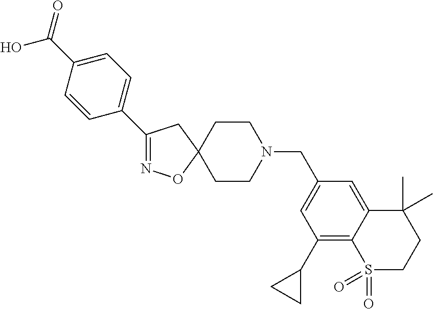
C1(C2=CC=C(C(O)=O)C=C2)=NOC2(C1)CCN(CC1=CC(C3CC3)=C3C(=C1)C(C)(C)CCS3(=O)=O)CC2
